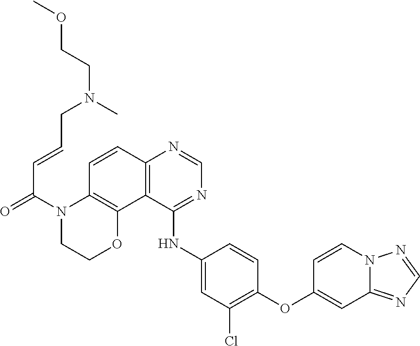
C1=NN2C=CC(OC3=C(Cl)C=C(NC4=NC=NC5=C4C4=C(N(C(C=CCN(CCOC)C)=O)CCO4)C=C5)C=C3)=CC2=N1
